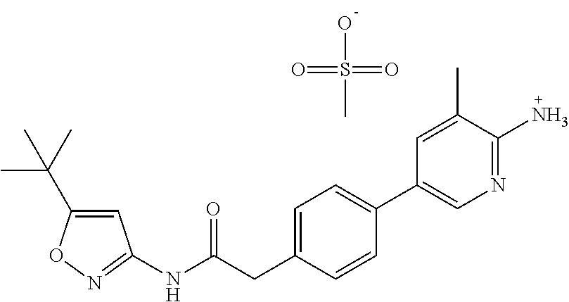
C1=C(C(C)(C)C)ON=C1NC(CC1=CC=C(C2=CN=C(N)C(C)=C2)C=C1)=O.OS(=O)(=O)C
